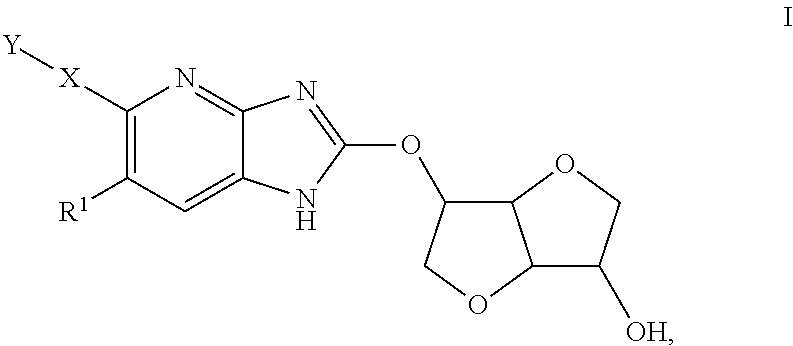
[X](C1=C([R1])C=C2C(=N1)N=C(OC1C3C(OC1)C([OH])CO3)N2)[Y]
